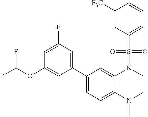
FC(OC1=CC(C2=CC=C3C(=C2)N(S(=O)(=O)C2=CC=CC([F3C])=C2)CCN3C)=CC(F)=C1)F
